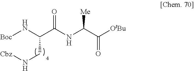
[Boc]NC(C(NC(C([OtBu])=O)[Me])=O)CN[Cbz]
